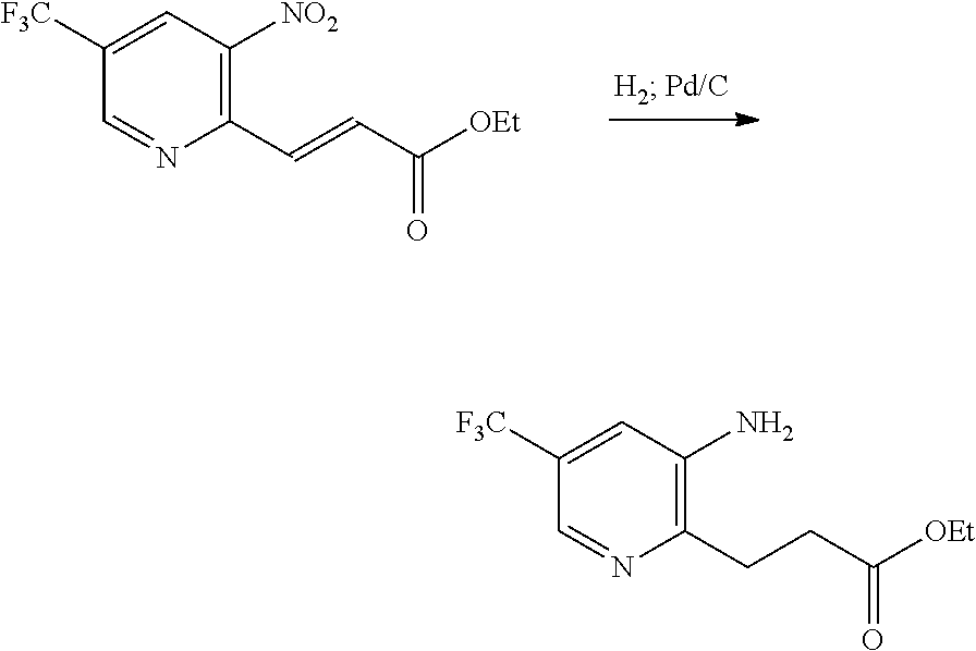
C1(C=CC([OEt])=O)=C([NO2])C=C([F3C])C=N1.C1(CCC([OEt])=O)=C(N)C=C([F3C])C=N1
